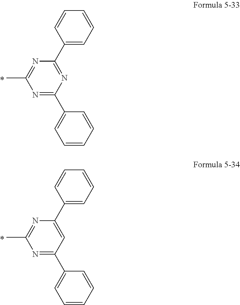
N1=C(C2=CC=CC=C2)N=C(C2=CC=CC=C2)N=C1C.N1=C(C2=CC=CC=C2)C=C(C2=CC=CC=C2)N=C1C
